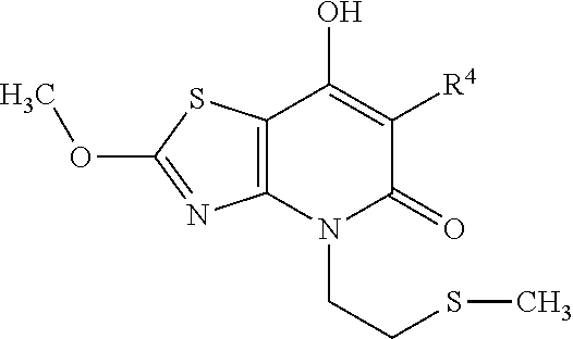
C12=C(N(CCSC)C(=O)C([R4])=C1O)N=C(OC)S2
